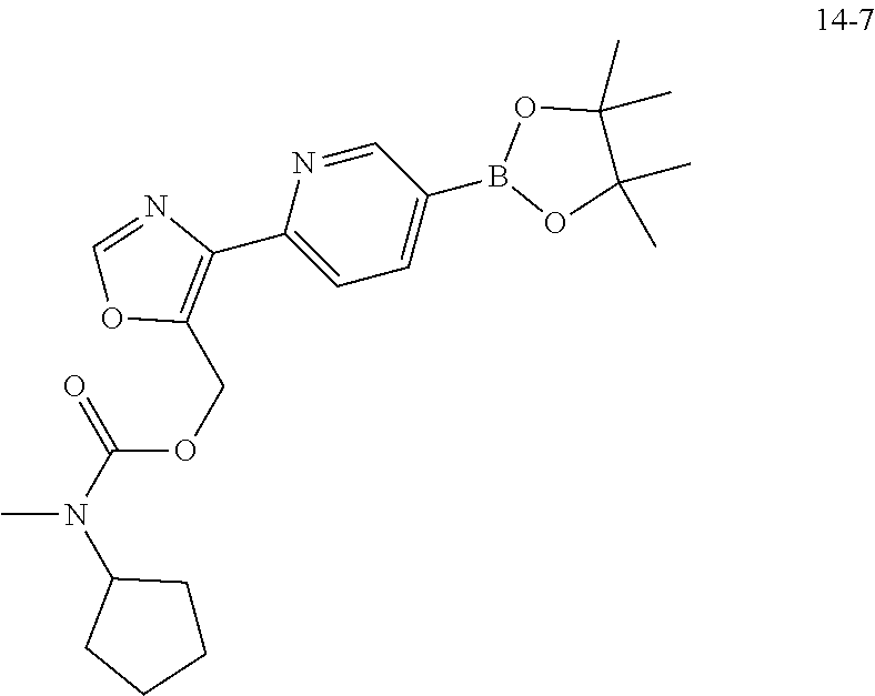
C1=NC(C2=C(COC(N(C)C3CCCC3)=O)OC=N2)=CC=C1B1OC(C)(C)C(C)(C)O1
